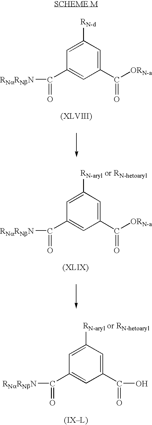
C1(C(=O)[RNaRNbN])=CC(C([ORN-a])=O)=CC([RN-d])=C1.C1(C(=O)[RNaRNbN])=CC(C([ORN-a])=O)=CC([RN-aryl or RN-hetoaryl])=C1.C1(C(=O)[RNaRNbN])=CC(C(=O)O)=CC([RN-aryl or RN-hetoaryl])=C1
